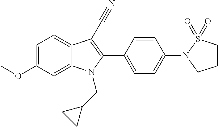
C1=C(OC)C=C2C(=C1)C(C#N)=C(C1=CC=C(N3CCCS3(=O)=O)C=C1)N2CC1CC1
